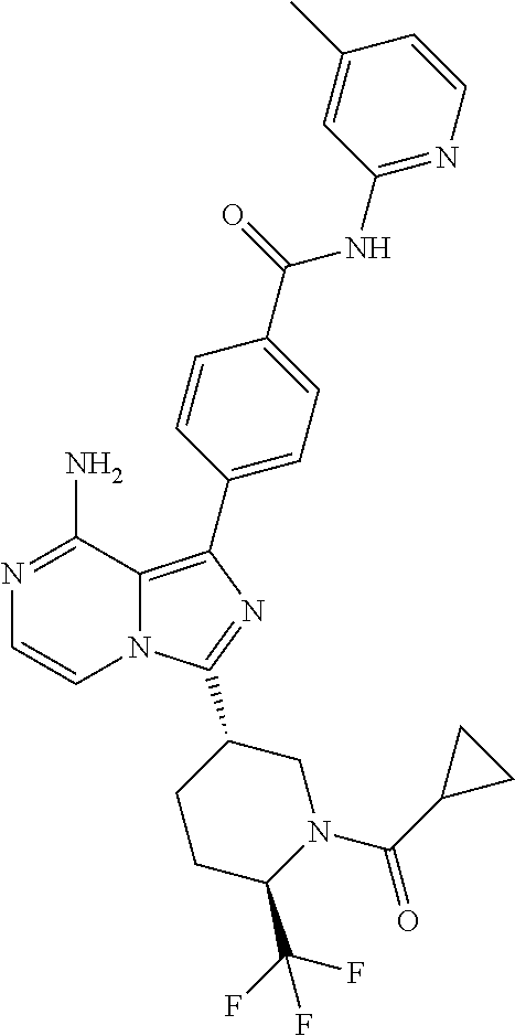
N12C(=C(C3=CC=C(C(=O)NC4=NC=CC(C)=C4)C=C3)N=C1C1CCC(C(F)(F)F)N(C(C3CC3)=O)C1)C(N)=NC=C2
